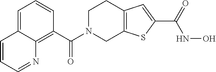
C1=C2C(=C(C(N3CC4=C(CC3)C=C(C(NO)=O)S4)=O)C=C1)N=CC=C2
